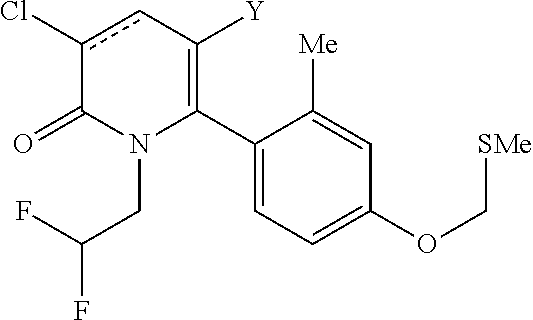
C1(C2=C([Y])cc(Cl)C(=O)N2CC(F)F)=CC=C(OC[SMe])C=C1[Me]
